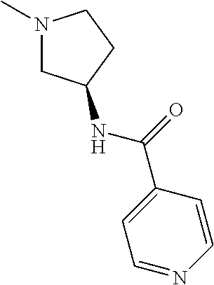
N1(C)CC(NC(C2=CC=NC=C2)=O)CC1
